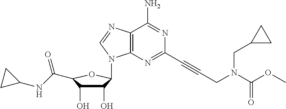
C1(O)C(O)C(C(NC2CC2)=O)OC1N1C2=C(N=C1)C(N)=NC(C#CCN(C(OC)=O)CC1CC1)=N2
